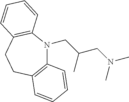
C1=CC2=C(C=C1)CCC1=C(N2CC(CN(C)C)C)C=CC=C1
